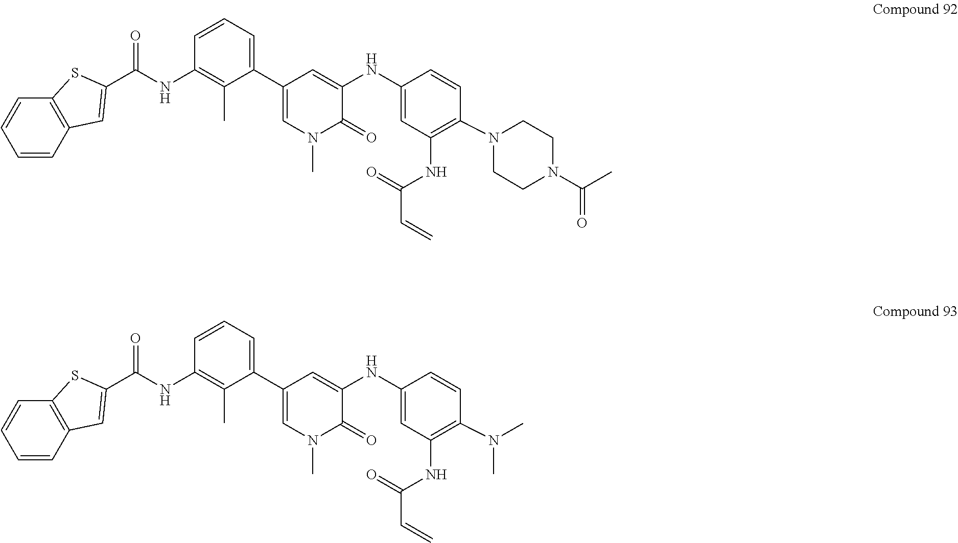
C(NC1=C(C)C(C2=CN(C)C(=O)C(NC3=CC(NC(C=C)=O)=C(N4CCN(C(C)=O)CC4)C=C3)=C2)=CC=C1)(=O)C1=CC2=C(C=CC=C2)S1.C(NC1=C(C)C(C2=CN(C)C(=O)C(NC3=CC(NC(C=C)=O)=C(N(C)C)C=C3)=C2)=CC=C1)(=O)C1=CC2=C(C=CC=C2)S1
